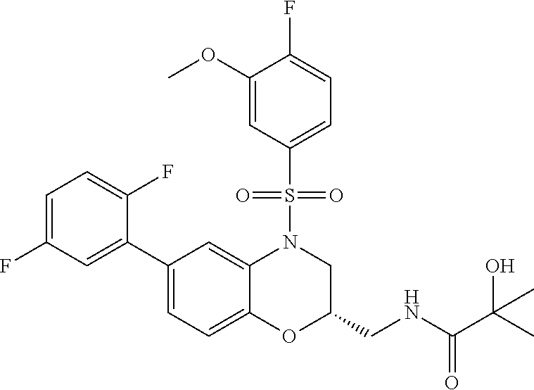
C1=C(F)C=C(C2=CC=C3C(=C2)N(S(C2=CC=C(F)C(OC)=C2)(=O)=O)CC(CNC(=O)C(O)(C)C)O3)C(F)=C1
